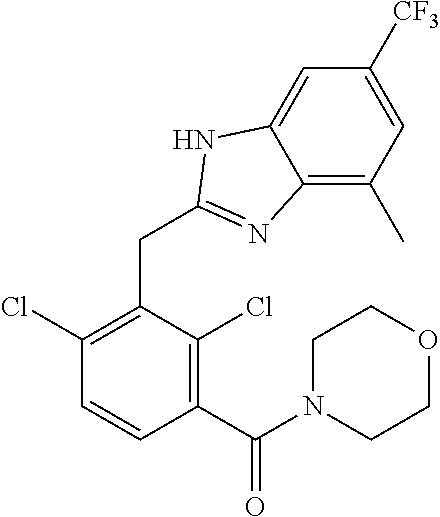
C1(Cl)=C(CC2=NC3=C(C)C=C([CF3])C=C3N2)C(Cl)=C(C(=O)N2CCOCC2)C=C1
